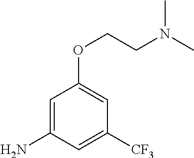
C1=C(N)C=C([CF3])C=C1OCCN(C)C
